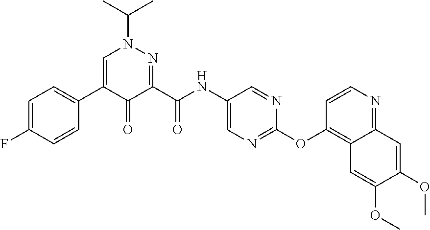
C1=C(F)C=CC(C2=CN(C(C)C)N=C(C(NC3=CN=C(OC4=C5C(=NC=C4)C=C(OC)C(OC)=C5)N=C3)=O)C2=O)=C1
